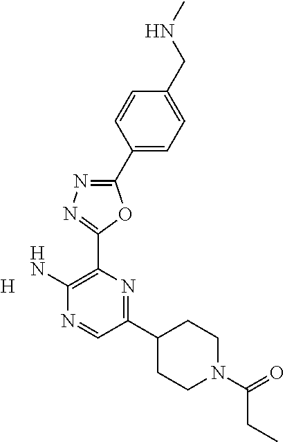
C1(C2CCN(C(=O)CC)CC2)=NC(C2=NN=C(C3=CC=C(CNC)C=C3)O2)=C(N)N=C1.[H]
